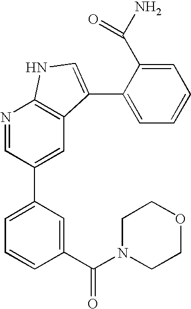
N1=CC(C2=CC=CC(C(N3CCOCC3)=O)=C2)=CC2=C1NC=C2C1=CC=CC=C1C(N)=O
